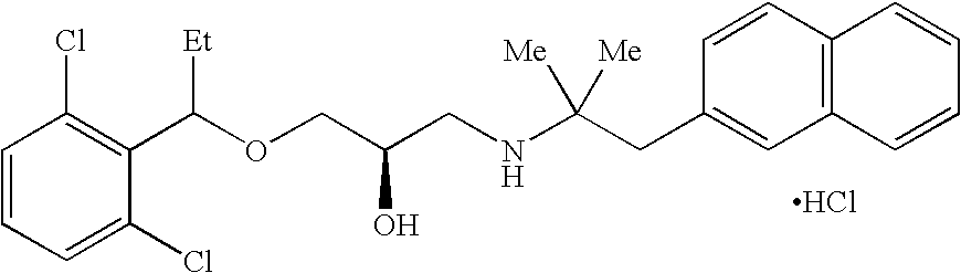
Cl.C1=CC=C(Cl)C(C(OCC(CNC(CC2=CC3=C(C=C2)C=CC=C3)([Me])[Me])O)[Et])=C1Cl
